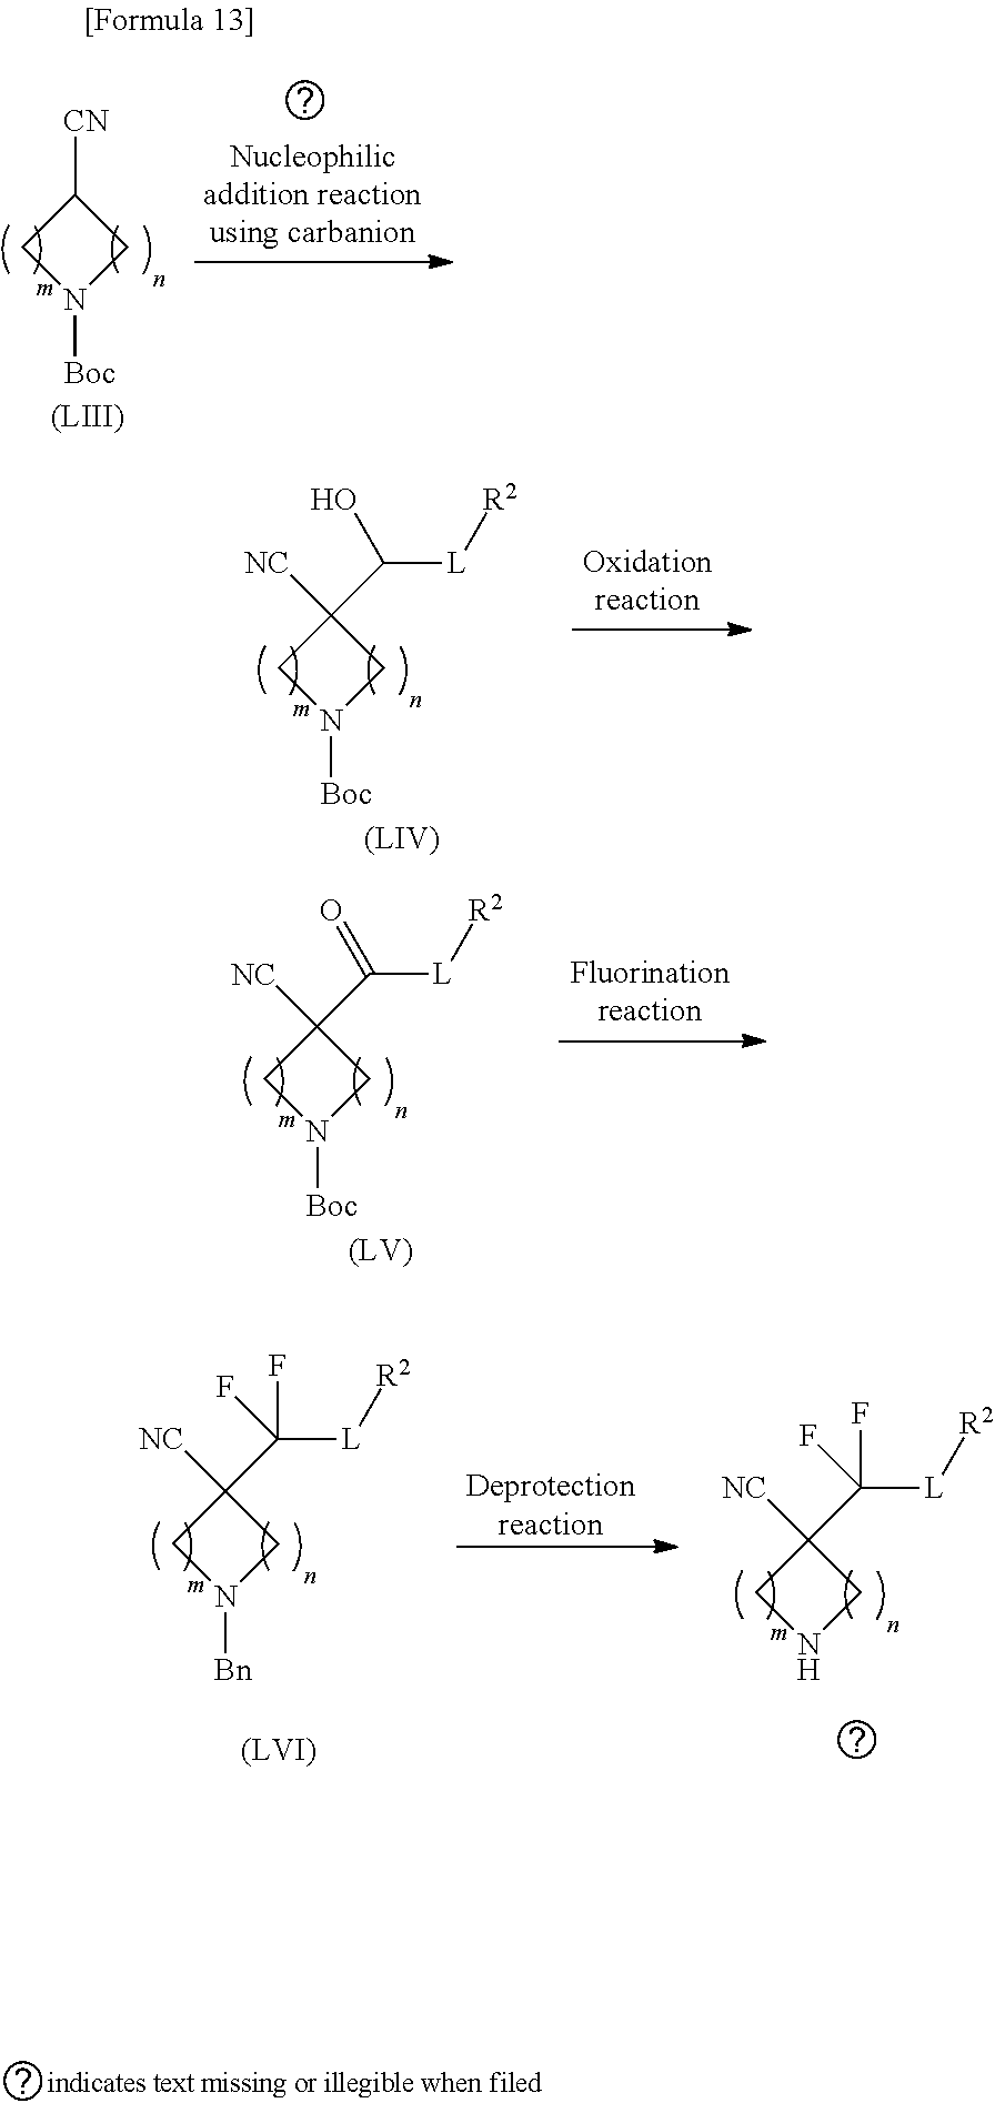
[(LIV)].C1([NC])(C([L][R2])O)CN([Boc])C1.[(LV)].C1([NC])(C([L][R2])=O)CN([Boc])C1.[(LVI)].C1([NC])(C([L][R2])(F)F)CN([Bn])C1.[Deprotectionreaction].C1([NC])(C([L][R2])(F)F)CNC1.[(LIII)].C1([CN])CN([Boc])C1
